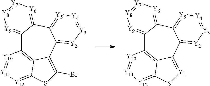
C12=[Y9][Y8]=[Y7][Y6]=C1C1=[Y5][Y4]=[Y3][Y2]=C1C1=C(Br)SC3=[Y12][Y11]=[Y10]C2=C13.C12=[Y9][Y8]=[Y7][Y6]=C1C1=[Y5][Y4]=[Y3][Y2]=C1C1=[Y1]SC3=[Y12][Y11]=[Y10]C2=C13
